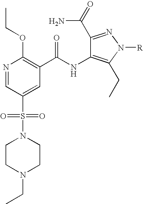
CCOC1=C(C(NC2=C(CC)N([R])N=C2C(=O)N)=O)C=C(S(N2CCN(CC)CC2)(=O)=O)C=N1
